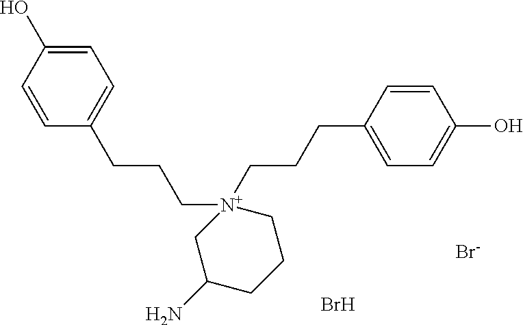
C1=C(O)C=CC(CCC[N+]2(CCCC3=CC=C(O)C=C3)CCCC(N)C2)=C1.Br.[Br-]
